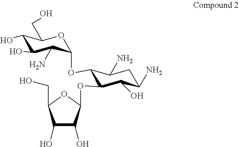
O1C(OC2C(OC3C(O)C(O)C(CO)O3)C(O)C(N)CC2N)C(N)C(O)C(O)C1CO
